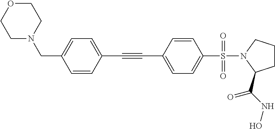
C1OCCN(CC2=CC=C(C#CC3=CC=C(S(=O)(=O)N4CCCC4C(NO)=O)C=C3)C=C2)C1
